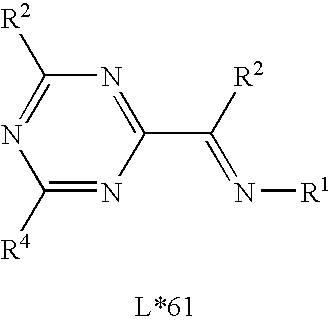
C1([R4])=NC(C([R2])=N[R1])=NC([R2])=N1
